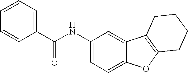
C1(NC(C2=CC=CC=C2)=O)=CC=C2C(=C1)C1=C(O2)CCCC1
